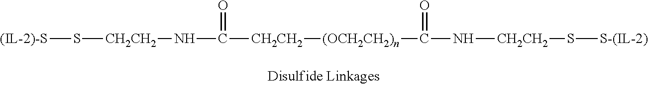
S([CH2CH2]NC(=O)[CH2CH2][(OCH2CH2)n]C(=O)N[CH2CH2]S[S-(IL-2)])[(IL-2)-S]
